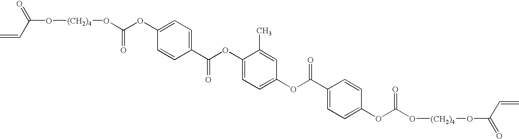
C(O[(CH2)4]OC(OC1=CC=C(C(OC2=CC=C(OC(C3=CC=C(OC(O[(CH2)4]OC(C=C)=O)=O)C=C3)=O)C=C2C)=O)C=C1)=O)(C=C)=O
